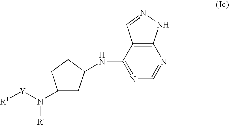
N1=C(NC2CC(N([Y][R1])[R4])CC2)C2=C(N=C1)NN=C2
